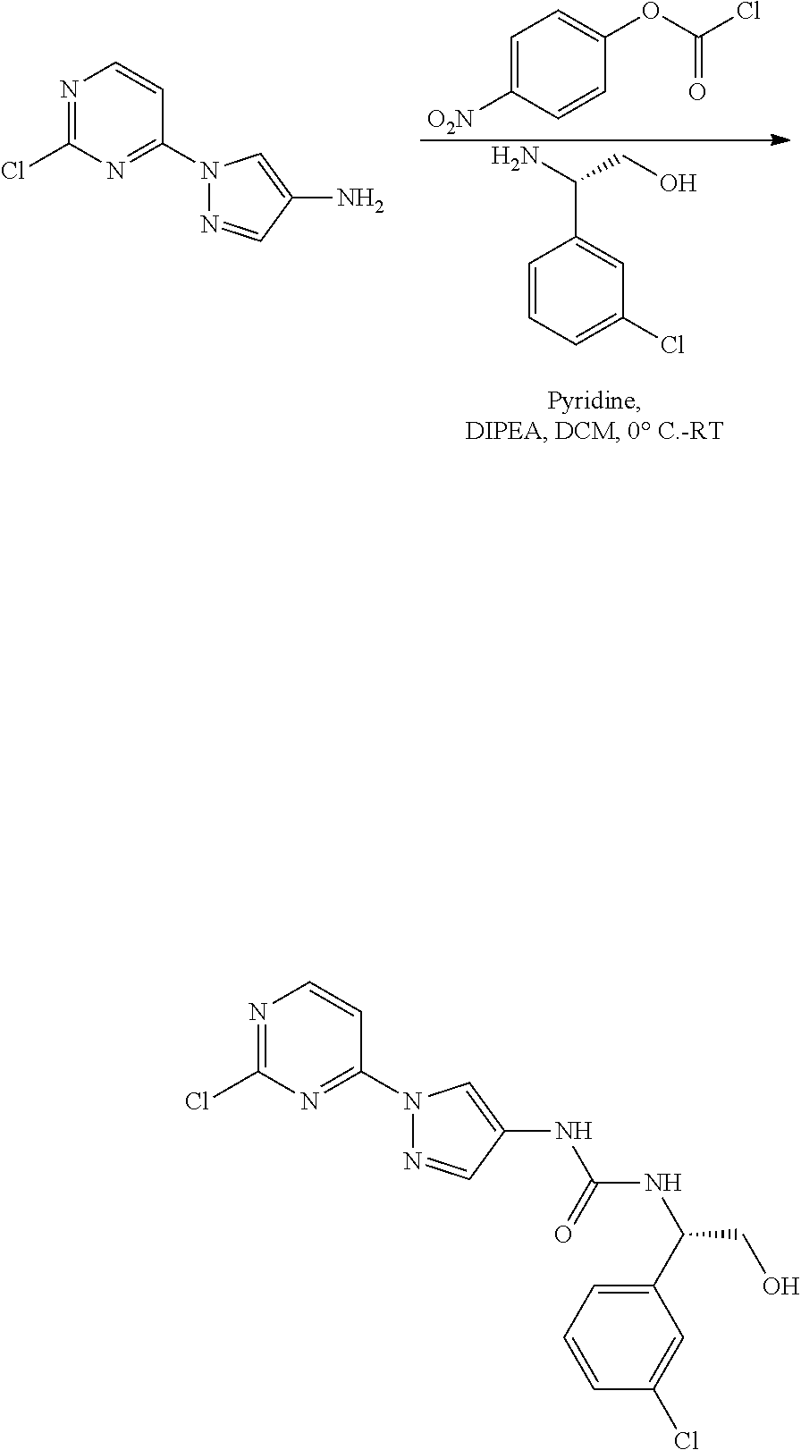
N1=C(Cl)N=C(N2N=CC(N)=C2)C=C1.C1=CC=C(Cl)C=C1C(N)CO.C1=C(OC(Cl)=O)C=CC([O2N])=C1.N1=C(Cl)N=C(N2N=CC(NC(=O)NC(C3=CC=CC(Cl)=C3)CO)=C2)C=C1
